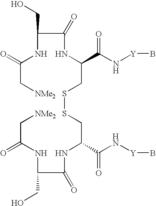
C(NC(=O)C[NMe2])(C(NC(CSSCC(NC(C(NC(C[NMe2])=O)CO)=O)C(=O)N[Y]B)C(=O)N[Y]B)=O)CO
